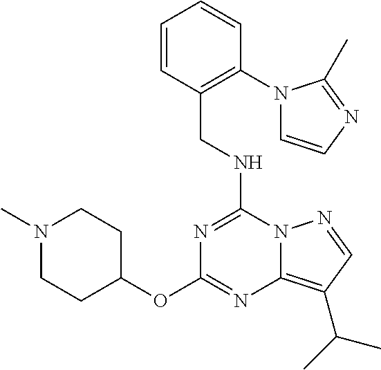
C(NC1=NC(OC2CCN(C)CC2)=NC2=C(C(C)C)C=NN12)C1=C(N2C=CN=C2C)C=CC=C1
